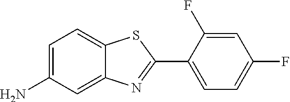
C1=C(N)C=C2C(=C1)SC(C1=CC=C(F)C=C1F)=N2
